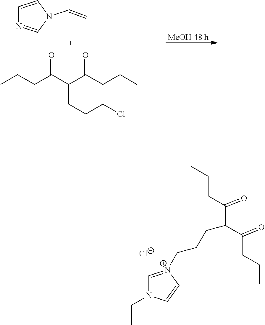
C1=[N+](CCCC(C(CCC)=O)C(CCC)=O)C=CN1C=C.[Cl-].[MeOH 48 h].C1=CN(C=C)C=N1.C(C(C(C(CCC)=O)CCCCl)=O)CC
